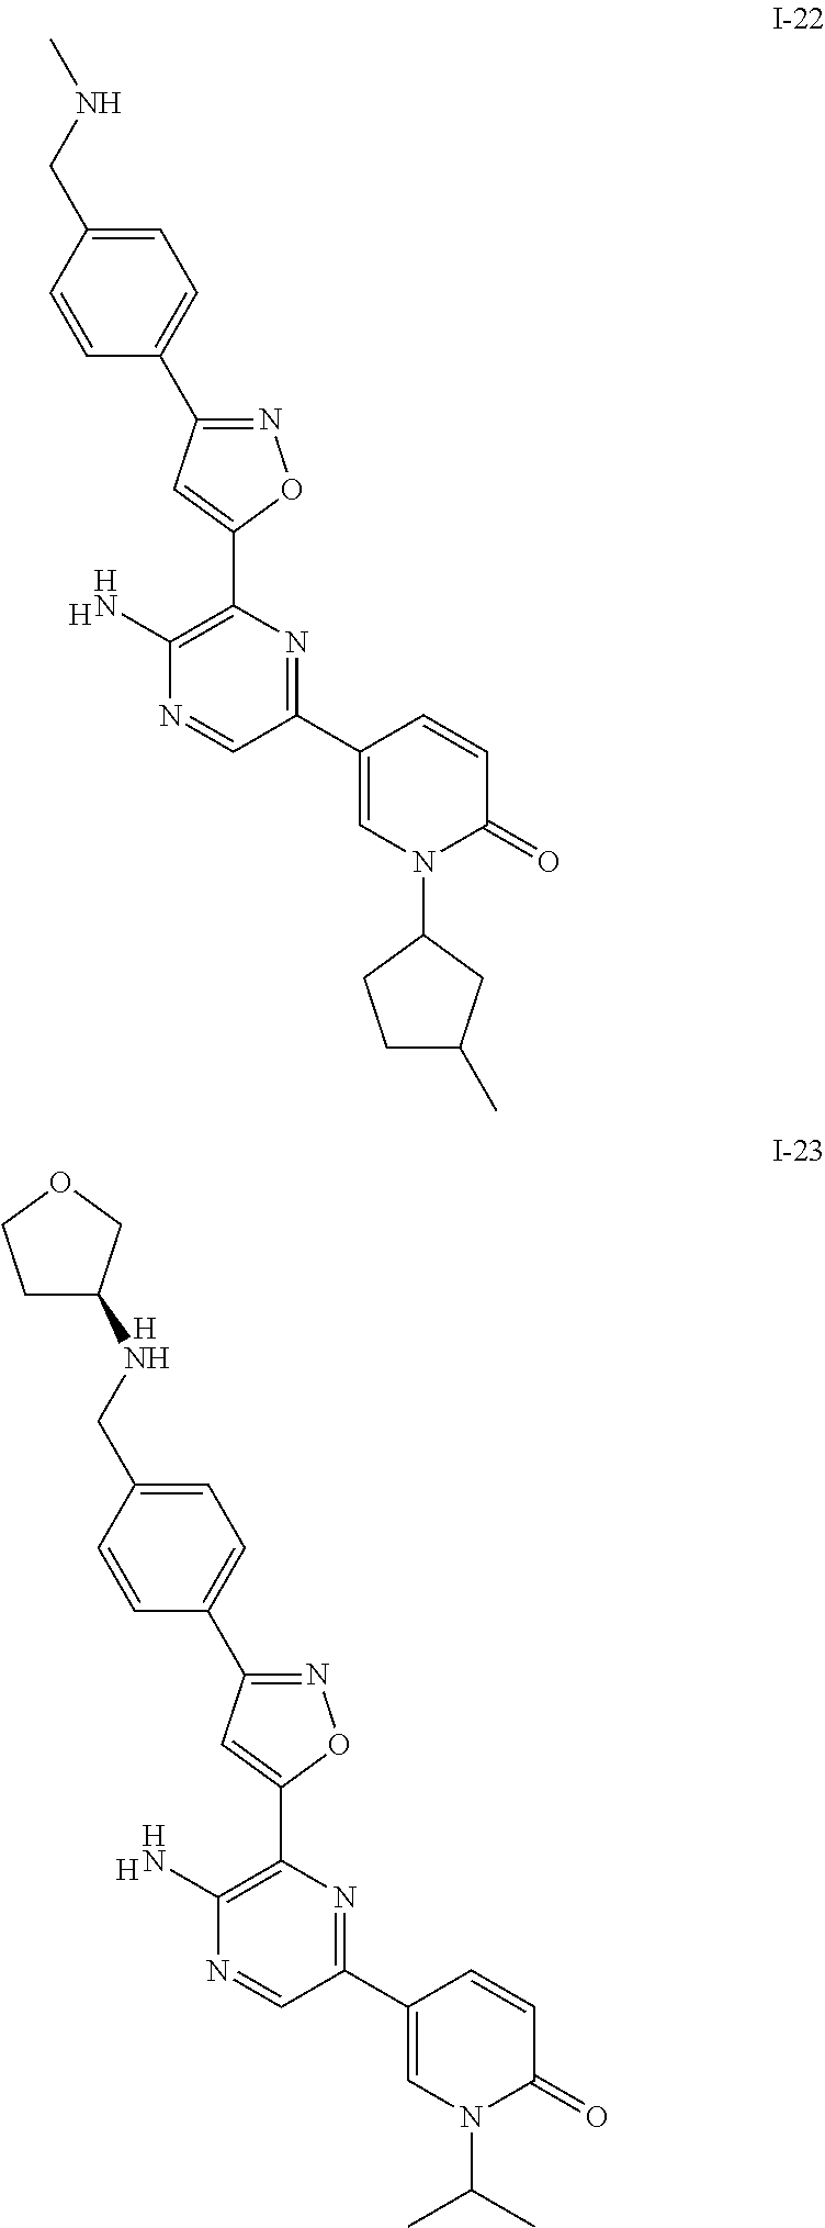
[H].N1=C(C2=CC=C(CNC)C=C2)C=C(C2=C(N)N=CC(C3=CN(C4CC(C)CC4)C(=O)C=C3)=N2)O1.N1=C(C2=CC=C(CNC3CCOC3)C=C2)C=C(C2=C(N)N=CC(C3=CN(C(C)C)C(=O)C=C3)=N2)O1.[H].[H]
